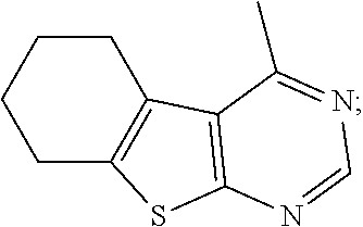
C1CCCC2=C1C1=C(S2)N=CN=C1C
